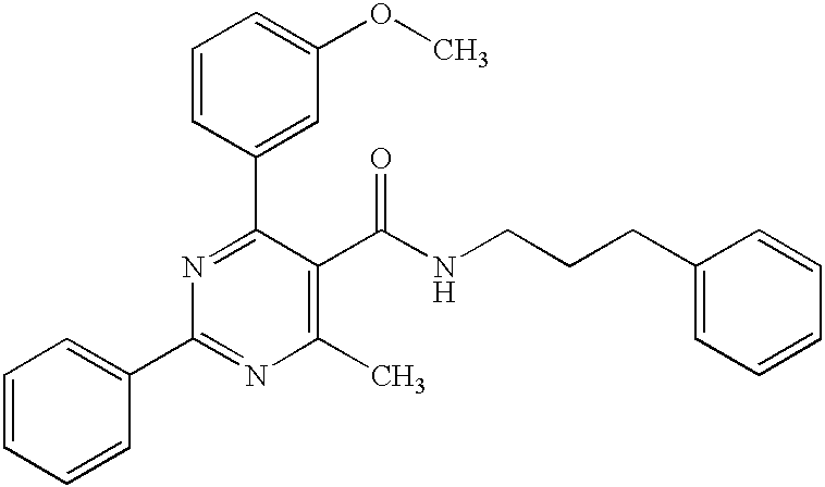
C1=CC(C2=NC(C3=CC=CC=C3)=NC(C)=C2C(NCCCC2=CC=CC=C2)=O)=CC(OC)=C1
